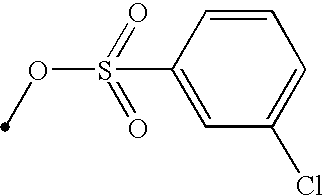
C1=CC(S(OC)(=O)=O)=CC(Cl)=C1
